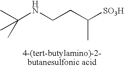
N(CCC([SO3H])C)C(C)(C)C
